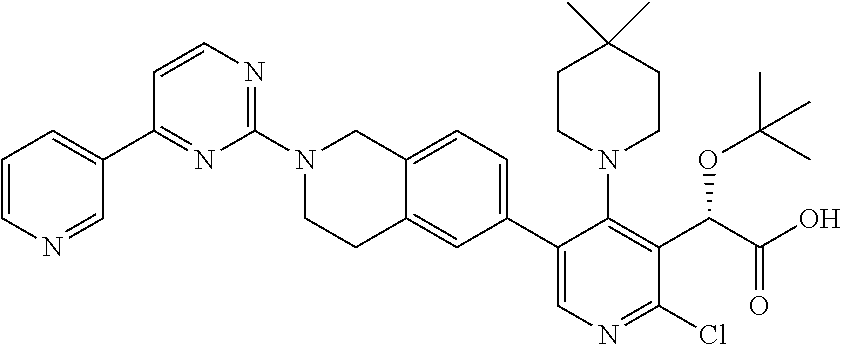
C1=CN=C(N2CCC3=CC(C4=CN=C(Cl)C(C(OC(C)(C)C)C(=O)O)=C4N4CCC(C)(C)CC4)=CC=C3C2)N=C1C1=CC=CN=C1
